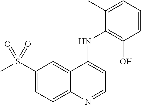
S(C1=CC=C2C(=C1)C(NC1=C(O)C=CC=C1C)=CC=N2)(C)(=O)=O
